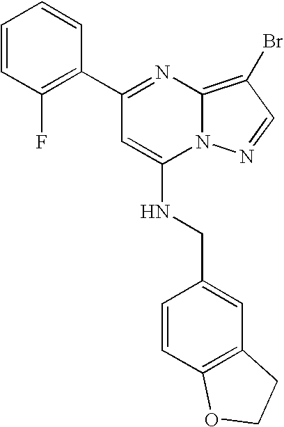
C1=CC(F)=C(C2=NC3=C(Br)C=NN3C(NCC3=CC4=C(C=C3)OCC4)=C2)C=C1
